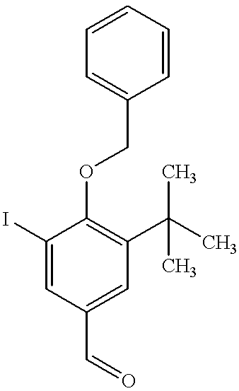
C1(I)=CC(C=O)=CC(C(C)(C)C)=C1OCC1=CC=CC=C1
